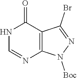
N1C=NC2=C(C1=O)C(Br)=NN2[Boc]
